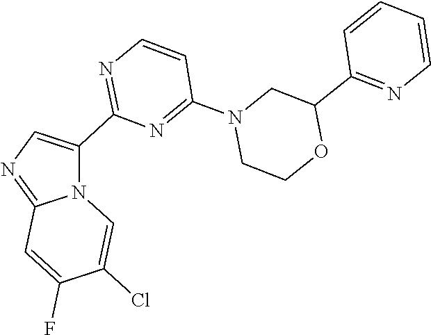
N1=C(C2=CN=C3N2C=C(Cl)C(F)=C3)N=C(N2CCOC(C3=NC=CC=C3)C2)C=C1
